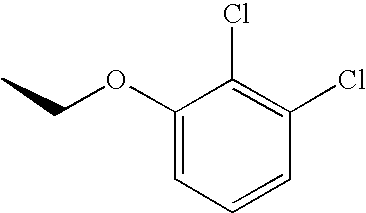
C1(OCC)=CC=CC(Cl)=C1Cl
